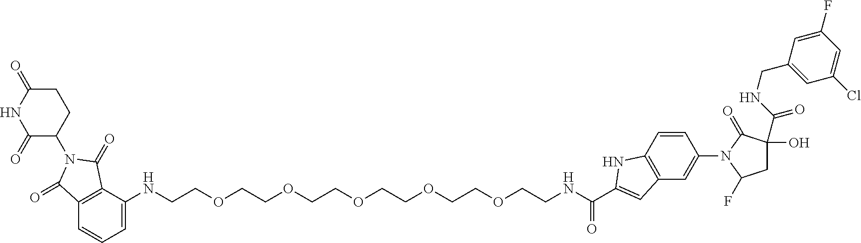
C1=C(NCCOCCOCCOCCOCCOCCNC(C2=CC3=C(C=CC(N4C(F)CC(O)(C(NCC5=CC(Cl)=CC(F)=C5)=O)C4=O)=C3)N2)=O)C2=C(C=C1)C(=O)N(C1CCC(=O)NC1=O)C2=O
